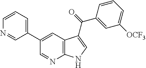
C1(C2=CC3=C(N=C2)NC=C3C(=O)C2=CC([OCF3])=CC=C2)=CC=CN=C1
